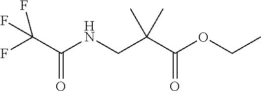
C(NCC(C(OCC)=O)(C)C)(C(F)(F)F)=O
